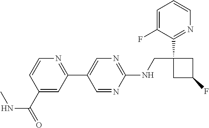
C1(C2=CN=C(NCC3(C4=NC=CC=C4F)CC(F)C3)N=C2)=NC=CC(C(=O)NC)=C1
